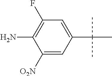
C1(C(C)(C)C)=CC(F)=C(N)C([O2N])=C1
